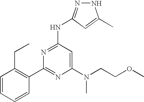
C1(C2=NC(N(C)CCOC)=CC(NC3=NNC(C)=C3)=N2)=C(CC)C=CC=C1
